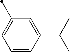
C1=C(C(C)(C)C)C=CC=C1C
